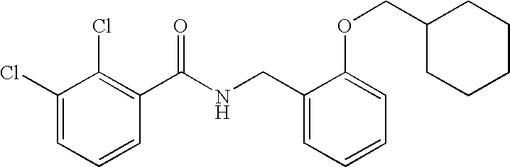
C1(Cl)=CC=CC(C(NCC2=CC=CC=C2OCC2CCCCC2)=O)=C1Cl
